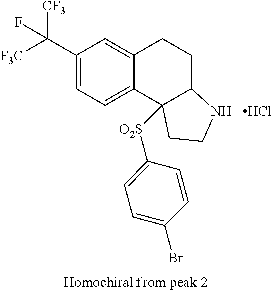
C1(C([F3C])([CF3])F)=CC=C2C(=C1)CCC1C2([O2S]C2=CC=C(Br)C=C2)CCN1.Cl
